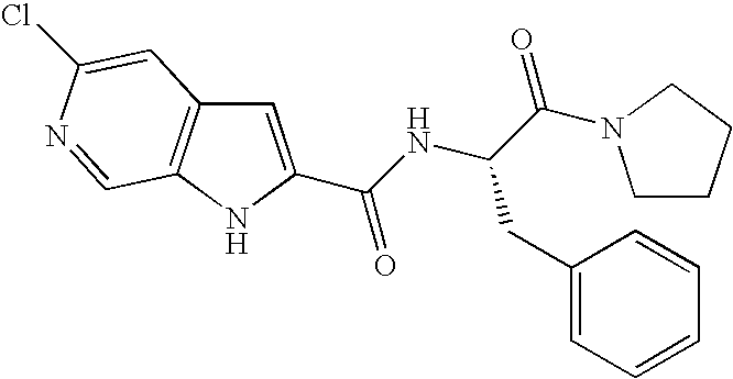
C1=C(C(NC(C(=O)N2CCCC2)CC2=CC=CC=C2)=O)NC2=C1C=C(Cl)N=C2
